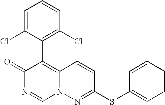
O=C1N=CN2C(=C1C1=C(Cl)C=CC=C1Cl)C=CC(SC1=CC=CC=C1)=N2
